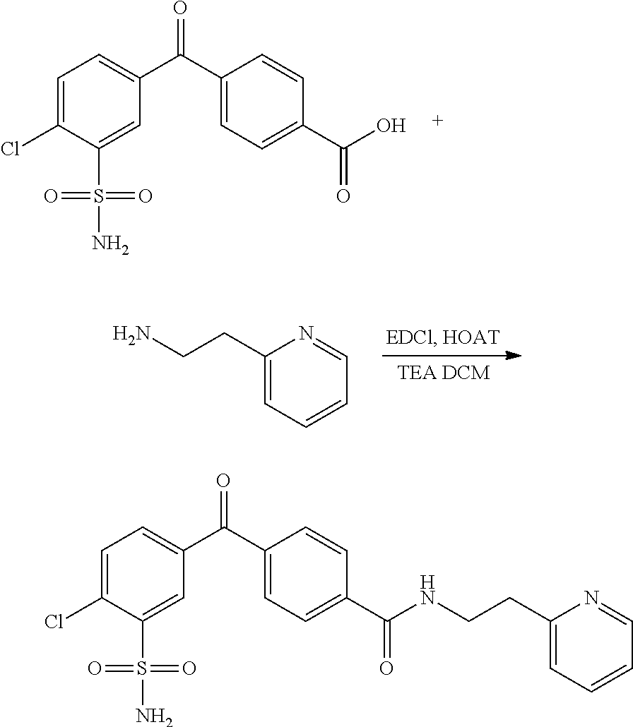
C1=C(Cl)C(S(=O)(=O)N)=CC(C(C2=CC=C(C(O)=O)C=C2)=O)=C1.NCCC1=CC=CC=N1.C1=C(Cl)C(S(=O)(=O)N)=CC(C(C2=CC=C(C(NCCC3=CC=CC=N3)=O)C=C2)=O)=C1
